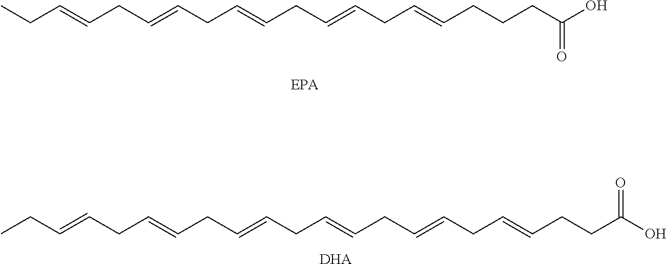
C(C=CCC=CCC=CCC=CCC=CCCCC(O)=O)C.CCC=CCC=CCC=CCC=CCC=CCC=CCCC(O)=O.[DHA]
